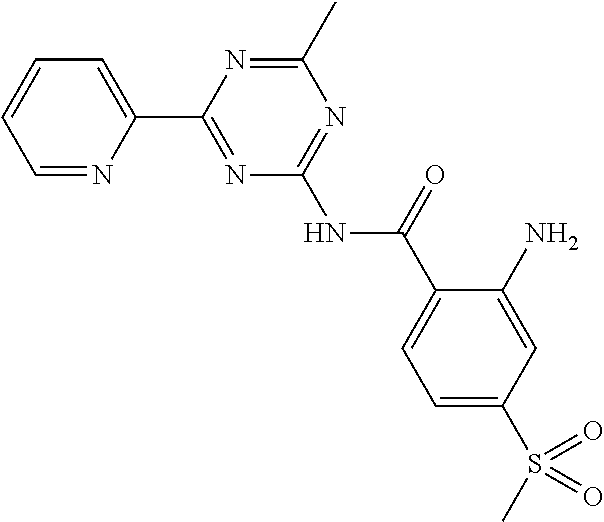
C1=NC(C2=NC(NC(=O)C3=CC=C(S(C)(=O)=O)C=C3N)=NC(C)=N2)=CC=C1
